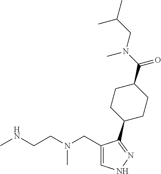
CNCCN(CC1=CNN=C1C1CCC(C(=O)N(CC(C)C)C)CC1)C
